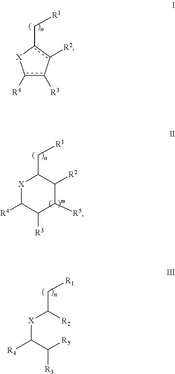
C(C[R1])([X]C(C([R5])[R3])[R4])[R2].C1(C[R1])[X]C([R4])C([R3])C([R5])C1[R2].c1([R4])c([R3])-c([R2])c(C[R1])[X]1
